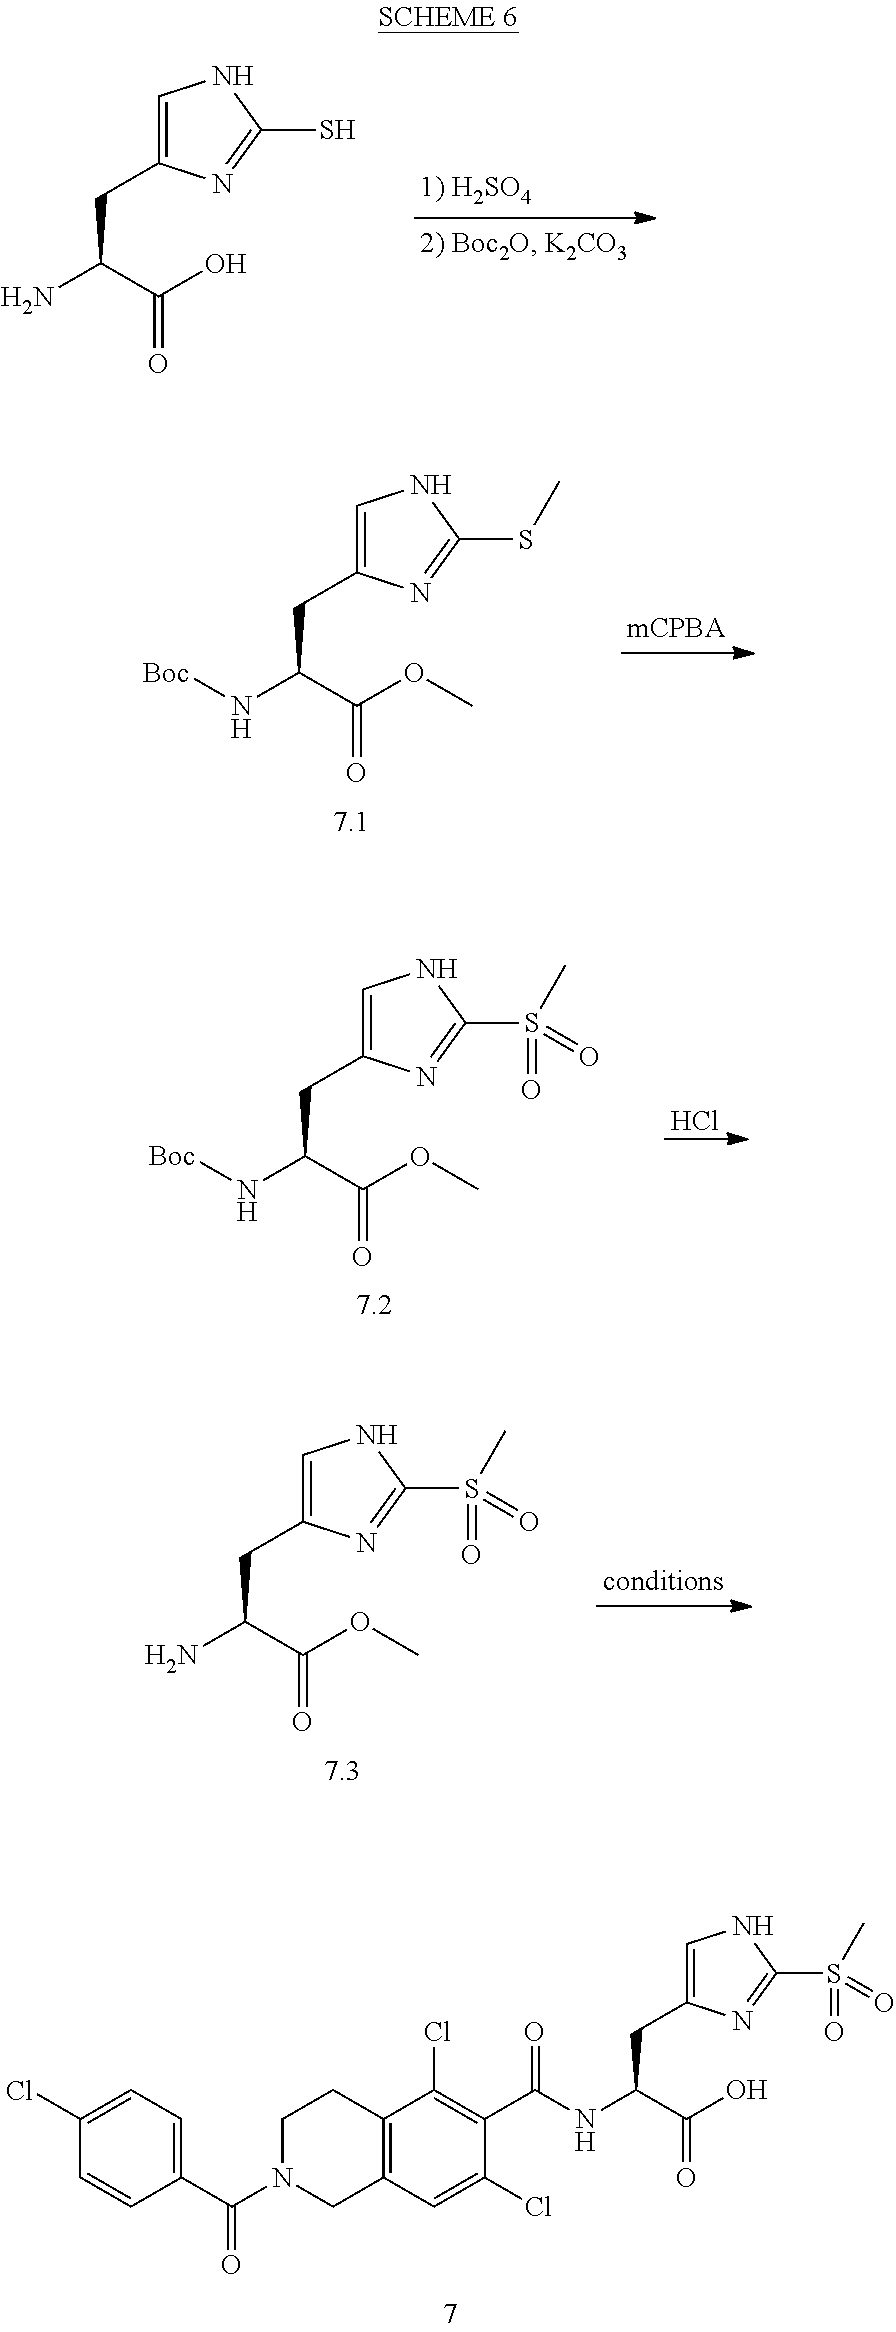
C(C(C(O)=O)N)C1=CNC(S)=N1.C(C(C(OC)=O)N[Boc])C1=CNC(SC)=N1.C(C(C(OC)=O)N[Boc])C1=CNC(S(C)(=O)=O)=N1.Cl.C(C(C(OC)=O)N)C1=CNC(S(C)(=O)=O)=N1.C1(Cl)=CC=C(C(N2CCC3=C(C2)C=C(Cl)C(C(=O)NC(CC2=CNC(S(C)(=O)=O)=N2)C(O)=O)=C3Cl)=O)C=C1
